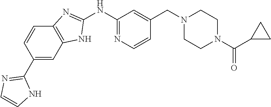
C1(NC2=NC3=C(N2)C=C(C2=NC=CN2)C=C3)=NC=CC(CN2CCN(C(C3CC3)=O)CC2)=C1
